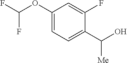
C1(OC(F)F)=CC=C(C(O)[Me])C(F)=C1
